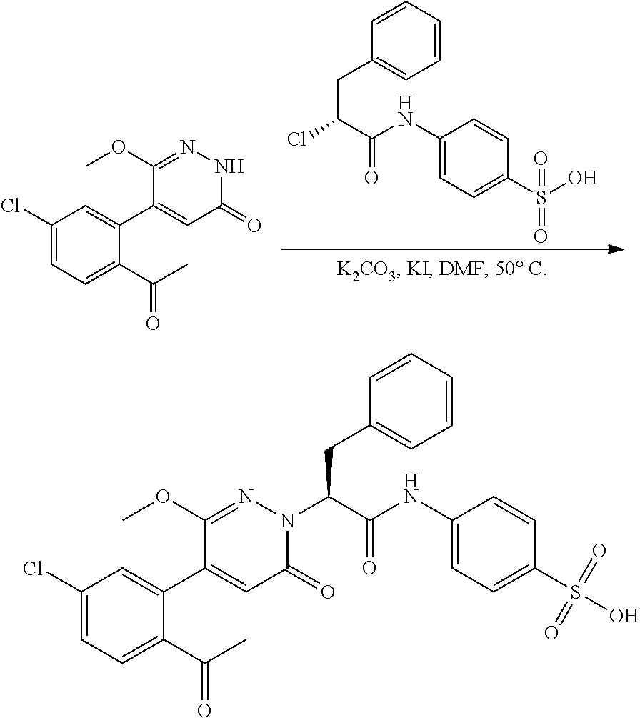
C1=CC=CC=C1CC(Cl)C(NC1=CC=C(S(O)(=O)=O)C=C1)=O.C1(Cl)=CC=C(C(C)=O)C(C2=CC(=O)NN=C2OC)=C1.C1(Cl)=CC=C(C(C)=O)C(C2=CC(=O)N(C(CC3=CC=CC=C3)C(NC3=CC=C(S(O)(=O)=O)C=C3)=O)N=C2OC)=C1
